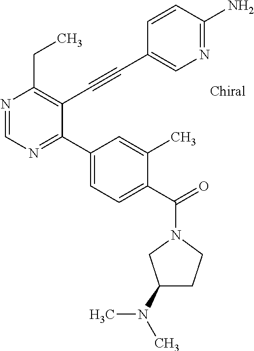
N1=CN=C(C2=CC=C(C(=O)N3CC(N(C)C)CC3)C(C)=C2)C(C#CC2=CN=C(N)C=C2)=C1CC
